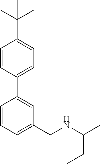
C1=CC(C2=CC(CNC(C)CC)=CC=C2)=CC=C1C(C)(C)C
